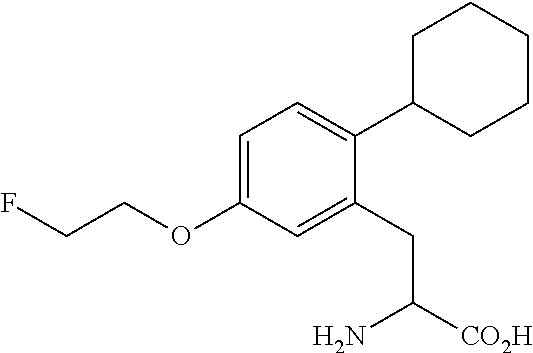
C1=C(OCCF)C=C(CC([CO2H])N)C(C2CCCCC2)=C1
